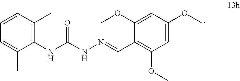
C1=CC(C)=C(NC(NN=CC2=C(OC)C=C(OC)C=C2OC)=O)C(C)=C1
